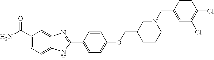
C12=CC(C(=O)N)=CC=C1NC(C1=CC=C(OCC3CCCN(CC4=CC(Cl)=C(Cl)C=C4)C3)C=C1)=N2
